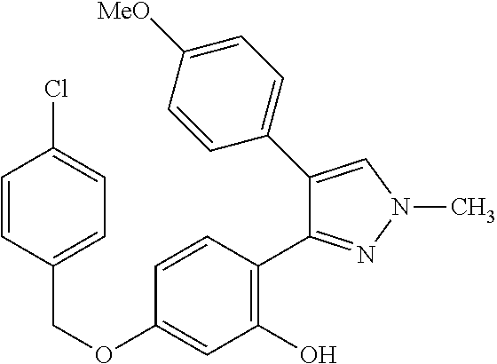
C(OC1=CC(O)=C(C2=NN(C)C=C2C2=CC=C([MeO])C=C2)C=C1)C1=CC=C(Cl)C=C1
